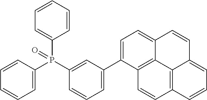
C1=CC(P(C2=CC=CC=C2)(C2=CC(C3=CC=C4C5=C3C=CC3=C5C(=CC=C3)C=C4)=CC=C2)=O)=CC=C1
